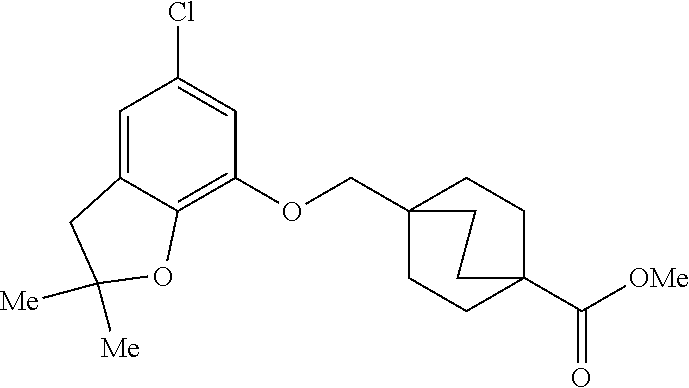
C(OC1=C2C(=CC(Cl)=C1)CC([Me])([Me])O2)C12CCC(C([OMe])=O)(CC1)CC2
